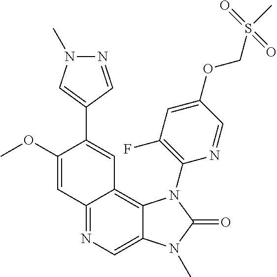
C1(OC)=CC2=NC=C3C(=C2C=C1C1=CN(C)N=C1)N(C1=C(F)C=C(OCS(C)(=O)=O)C=N1)C(=O)N3C
